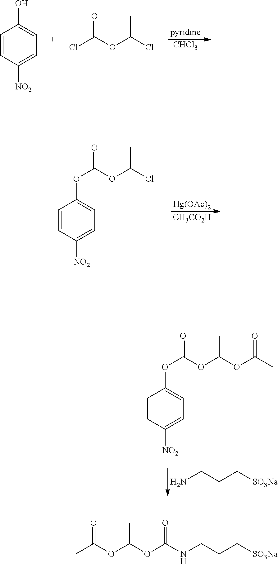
[CHCl3].C1=CC([NO2])=CC=C1O.ClC(OC(Cl)C)=O.[CH3CO2H].[Hg(OAc)2].O(C(OC(Cl)C)=O)C1=CC=C([NO2])C=C1.NCCC[SO3Na].O(C(OC(OC(=O)C)C)=O)C1=CC=C([NO2])C=C1.CC(OC(OC(NCCC[SO3Na])=O)C)=O
